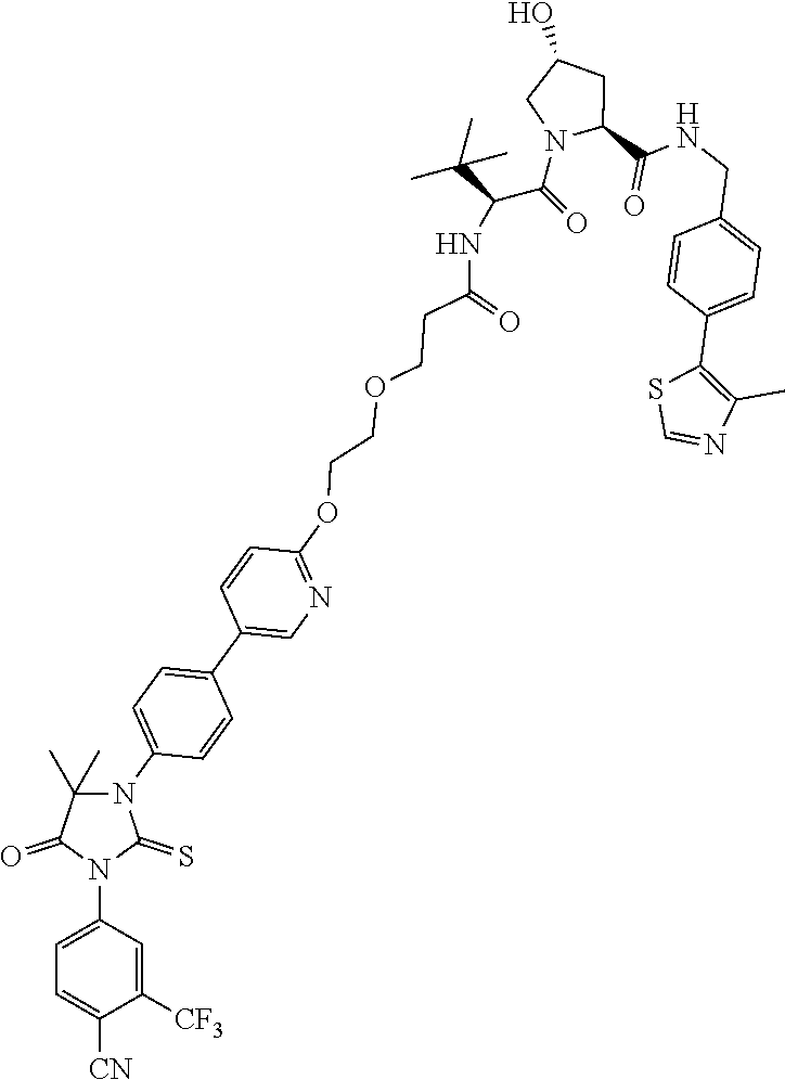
C1=C(N2C(=S)N(C3=CC=C(C4=CN=C(OCCOCCC(=O)NC(C(C)(C)C)C(=O)N5C(C(NCC6=CC=C(C7=C(C)N=CS7)C=C6)=O)CC(O)C5)C=C4)C=C3)C(C)(C)C2=O)C=C([CF3])C([CN])=C1
